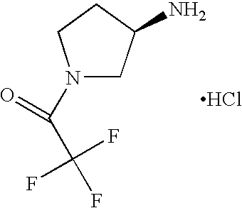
N1(C(C(F)(F)F)=O)CC(N)CC1.Cl
